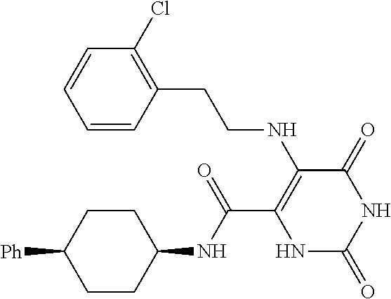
C(C1=C(NCCC2=C(Cl)C=CC=C2)C(=O)NC(=O)N1)(=O)NC1CCC([Ph])CC1
